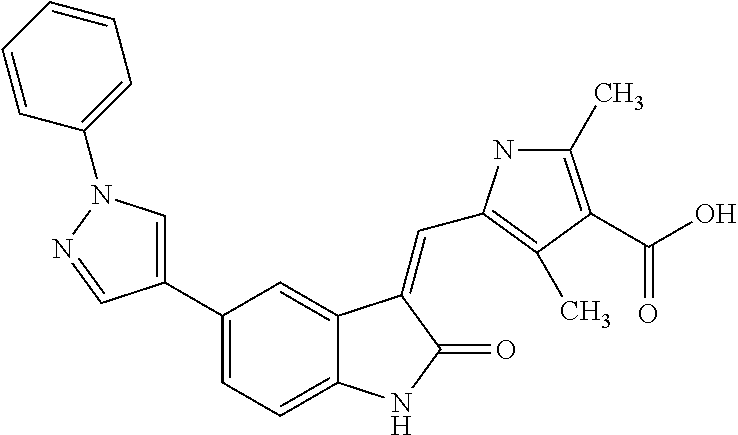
C1=C(C2=CC=C3C(=C2)C(=CC2=C(C)C(C(O)=O)=C(C)N2)C(=O)N3)C=NN1C1=CC=CC=C1
